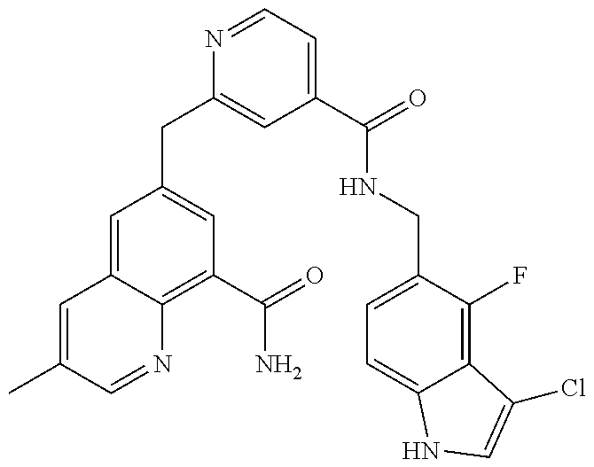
C1=C(C)C=NC2=C(C(=O)N)C=C(CC3=CC(C(=O)NCC4=CC=C5C(=C4F)C(Cl)=CN5)=CC=N3)C=C12
